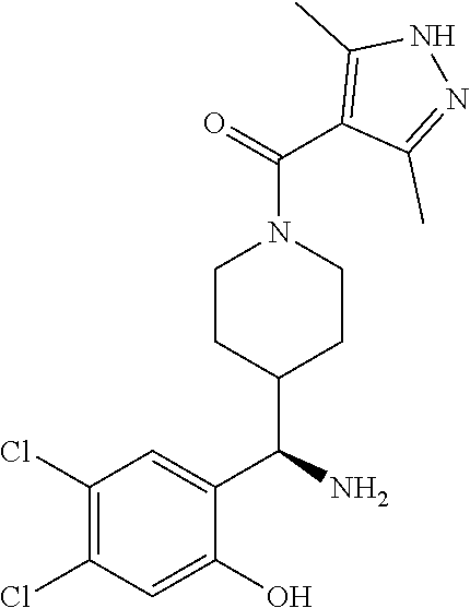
C1(C(N2CCC(C(C3=CC(Cl)=C(Cl)C=C3O)N)CC2)=O)=C(C)NN=C1C
